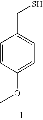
C1=CC(OC)=CC=C1CS
